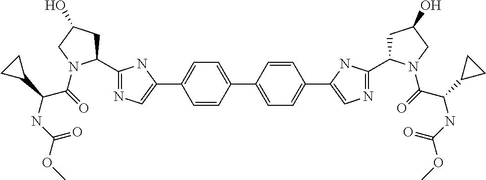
C1(C2=NC=C(C3=CC=C(C4=CC=C(C5=CN=C(C6CC(O)CN6C(=O)C(C6CC6)NC(OC)=O)N5)C=C4)C=C3)N2)CC(O)CN1C(=O)C(C1CC1)NC(OC)=O
